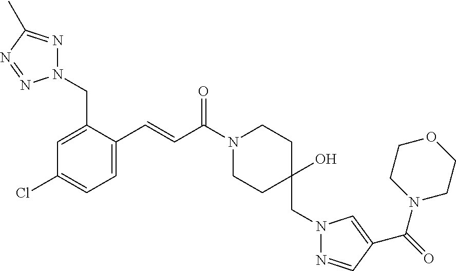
N1(CC2=CC(Cl)=CC=C2C=CC(N2CCC(CN3N=CC(C(=O)N4CCOCC4)=C3)(O)CC2)=O)N=C(C)N=N1
